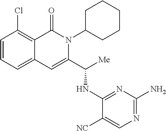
ClC1=C2C(=CC=C1)C=C(C([Me])NC1=NC(N)=NC=C1[NC])N(C1CCCCC1)C2=O
